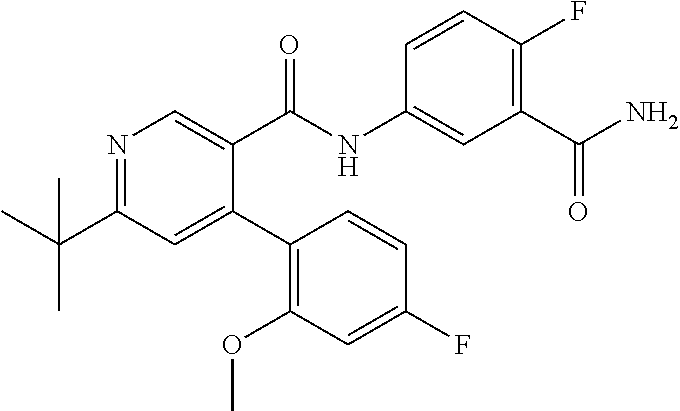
C1(C2=C(OC)C=C(F)C=C2)=CC(C(C)(C)C)=NC=C1C(NC1=CC(C(N)=O)=C(F)C=C1)=O
